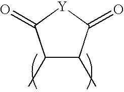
C1(C)C(C)C(=O)[Y]C1=O
